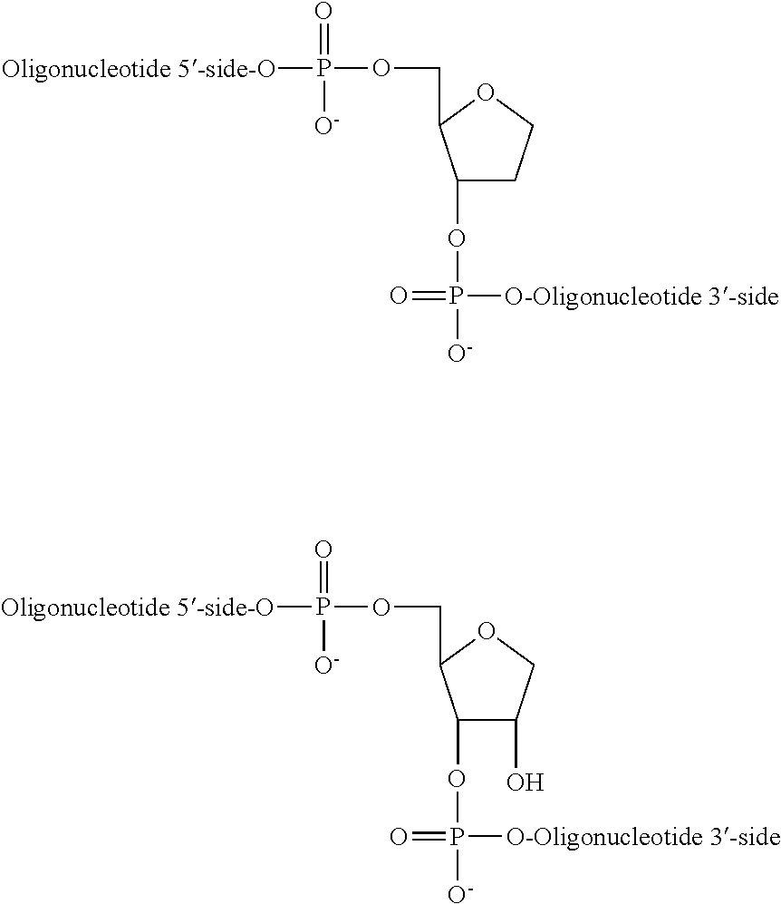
C1(OP([O-])([O-Oligonucleotide 3-side])=O)CCOC1COP([O-])(=O)[Oligonucleotide 5-side-O].C1(OP([O-])([O-Oligonucleotide 3-side])=O)C(O)COC1COP([O-])(=O)[Oligonucleotide 5-side-O]
